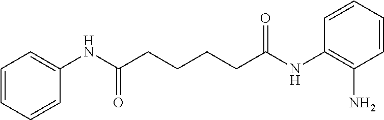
C1=CC=CC(NC(CCCCC(NC2=C(N)C=CC=C2)=O)=O)=C1
